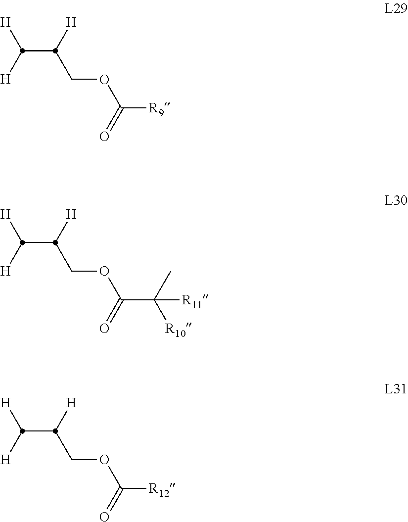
[H]C([H])C([H])COC([R9])=O.[H]C([H])C([H])COC(C(C)([R10])[R11])=O.[H]C([H])C([H])COC([R12])=O
